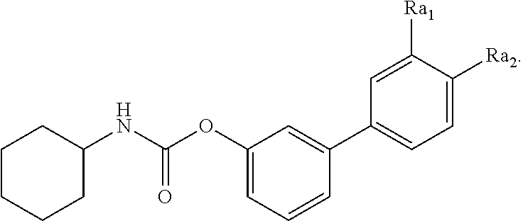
C1CCCC(NC(OC2=CC=CC(C3=CC=C([Ra2])C([Ra1])=C3)=C2)=O)C1
